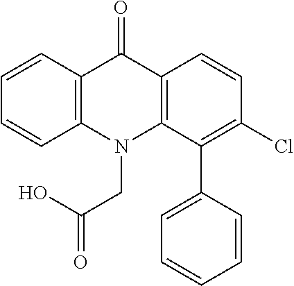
C12=C(N(CC(=O)O)C3=C(C1=O)C=CC(Cl)=C3C1=CC=CC=C1)C=CC=C2
